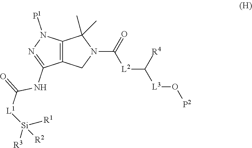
C12=C(CN(C(=O)[L2]C([L3]O[P2])[R4])C1(C)C)C(NC([L1][Si]([R1])([R2])[R3])=O)=NN2[P1]
